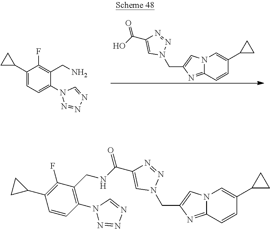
C1=CC2=NC(CN3N=NC(C(=O)O)=C3)=CN2C=C1C1CC1.C1(C2CC2)=CC=C(N2N=NN=C2)C(CN)=C1F.C1=CC2=NC(CN3N=NC(C(=O)NCC4=C(N5N=NN=C5)C=CC(C5CC5)=C4F)=C3)=CN2C=C1C1CC1
